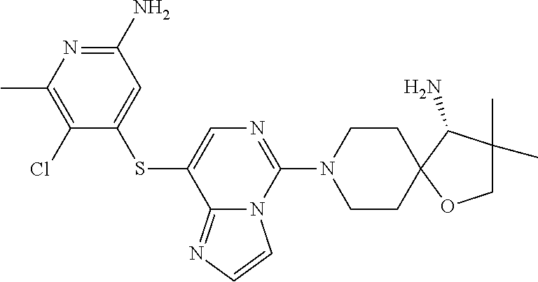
C1(N)=NC(C)=C(Cl)C(SC2=CN=C(N3CCC4(CC3)OCC(C)(C)C4N)N3C2=NC=C3)=C1
